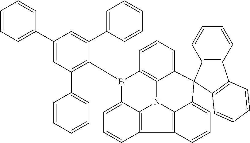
C1(C2=CC=CC=C2)=CC(C2=CC=CC=C2)=C(B2C3=C4N5C6=C(C7=C5C(=CC=C7)C5(C4=CC=C3)C3=C(C4=C5C=CC=C4)C=CC=C3)C=CC=C26)C(C2=CC=CC=C2)=C1
